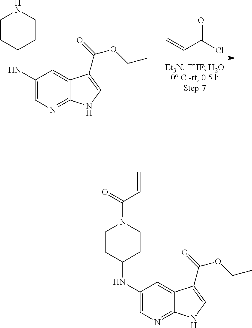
C=CC(Cl)=O.C1(NC2CCNCC2)=CN=C2C(=C1)C(C(=O)OCC)=CN2.C1(NC2CCN(C(=O)C=C)CC2)=CN=C2C(=C1)C(C(=O)OCC)=CN2
